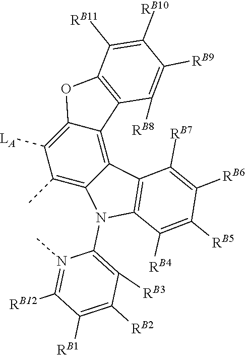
C12=C([LA])C(C)=C3C(=C1C1=C(O2)C([RB11])=C([RB10])C([RB9])=C1[RB8])C1=C(N3C2=C([RB3])C([RB2])=C([RB1])C([RB12])=N2C)C([RB4])=C([RB5])C([RB6])=C1[RB7]
